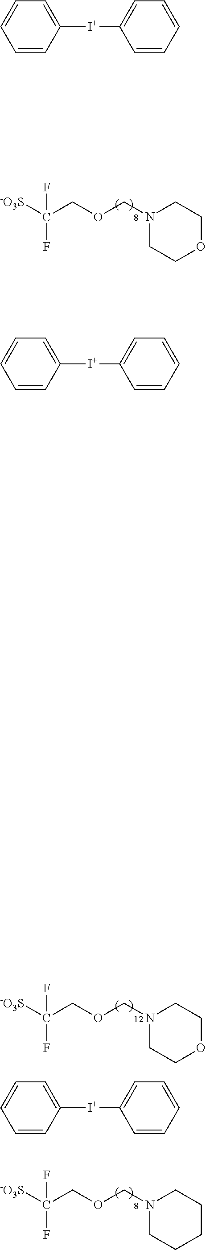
[-O3S]C(COCN1CCOCC1)(F)F.[-O3S]C(COCN1CCOCC1)(F)F.[-O3S]C(COCN1CCCCC1)(F)F.C1([I+]C2=CC=CC=C2)=CC=CC=C1.C1([I+]C2=CC=CC=C2)=CC=CC=C1.C1([I+]C2=CC=CC=C2)=CC=CC=C1
